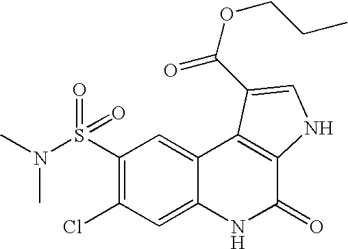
C1(S(=O)(=O)N(C)C)=C(Cl)C=C2C(=C1)C1=C(C(=O)N2)NC=C1C(=O)OCCC
